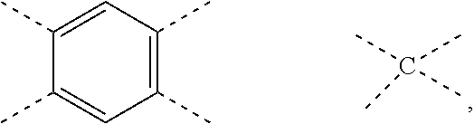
C1=C(C)C(C)=CC(C)=C1C.CC(C)(C)C
